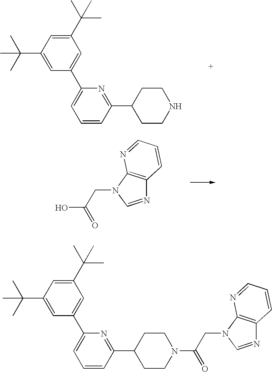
CC(C1=CC(C2=CC=CC(C3CCNCC3)=N2)=CC(C(C)(C)C)=C1)(C)C.OC(=O)CN1C=NC2=C1N=CC=C2.CC(C1=CC(C2=CC=CC(C3CCN(C(=O)CN4C=NC5=C4N=CC=C5)CC3)=N2)=CC(C(C)(C)C)=C1)(C)C
